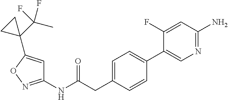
C1(NC(=O)CC2=CC=C(C3=CN=C(N)C=C3F)C=C2)=NOC(C2(C(C)(F)F)CC2)=C1
